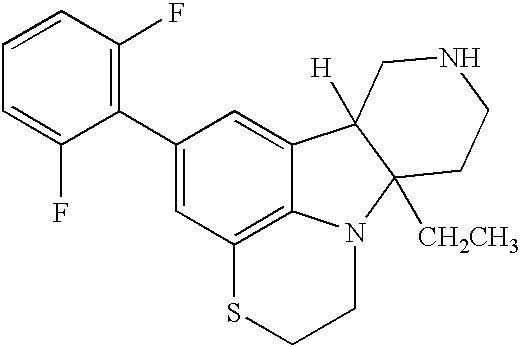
C1=CC=C(F)C(C2=CC3=C4C(=C2)C2([H])C([CH2CH3])(N4CCS3)CCNC2)=C1F
